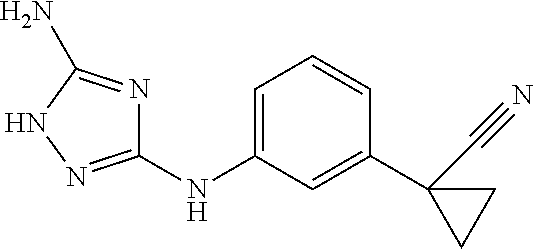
C1(NC2=CC=CC(C3(C#N)CC3)=C2)=NNC(N)=N1
